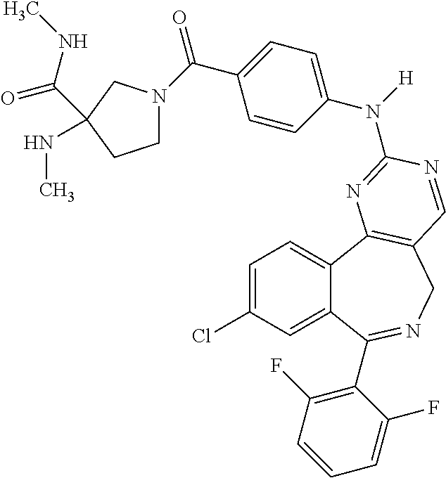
C1=C(Cl)C=C2C(=C1)C1=C(CN=C2C2=C(F)C=CC=C2F)C=NC(N(C2=CC=C(C(N3CCC(NC)(C(NC)=O)C3)=O)C=C2)[H])=N1
